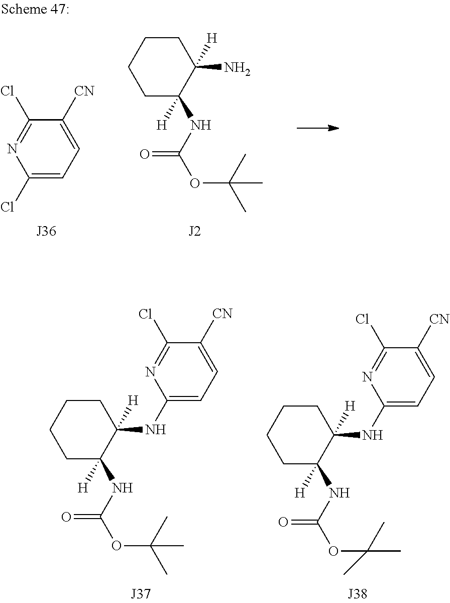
C1C(NC(OC(C)(C)C)=O)([H])C(N)([H])CCC1.C1(Cl)=CC=C([CN])C(Cl)=N1.C1(NC2([H])C(NC(OC(C)(C)C)=O)([H])CCCC2)=CC=C([CN])C(Cl)=N1.C1(NC2([H])C(NC(OC(C)(C)C)=O)([H])CCCC2)=CC=C([CN])C(Cl)=N1
